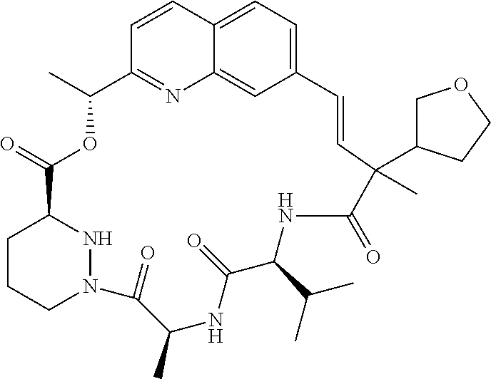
C12=CC=C3C(=C1)N=C(C=C3)C(C)OC(=O)C1CCCN(N1)C(=O)C(C)NC(=O)C(C(C)C)NC(=O)C(C)(C1COCC1)C=C2
